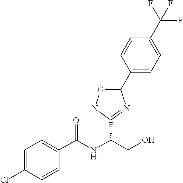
C1(C2=CC=C(C(F)(F)F)C=C2)=ONC(C(NC(C2=CC=C(Cl)C=C2)=O)CO)=N1
